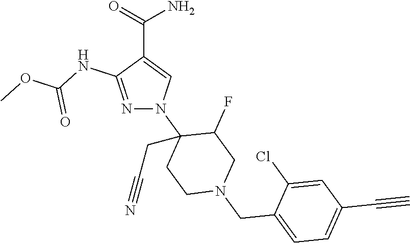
C(C1=CN(C2(CC#N)CCN(CC3=CC=C(C#C)C=C3Cl)CC2F)N=C1NC(OC)=O)(=O)N
